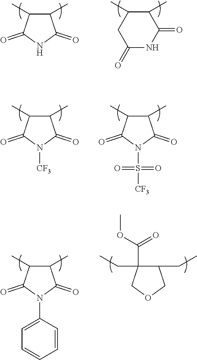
C1(C)C(C)C(=O)NC1=O.C1(C)C(C)CC(=O)NC1=O.C1(C)C(C)C(=O)N([CF3])C1=O.C1(C)C(C)C(=O)N(S(=O)(=O)[CF3])C1=O.C1(C)C(C)C(=O)N(C2=CC=CC=C2)C1=O.C1(CC)C(CC)(C(OC)=O)COC1
